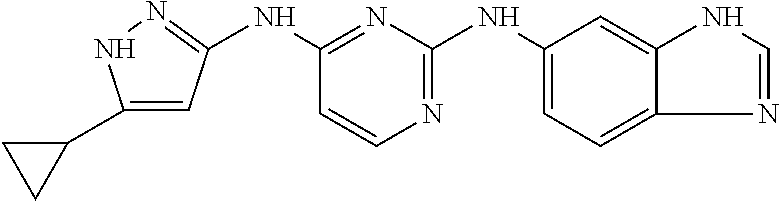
C1(C2CC2)=CC(NC2=NC(NC3=CC=C4C(=C3)NC=N4)=NC=C2)=NN1
